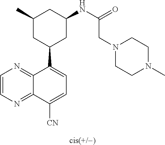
C1(C2CC(NC(CN3CCN(C)CC3)=O)CC(C)C2)=CC=C([CN])C2=NC=CN=C12
